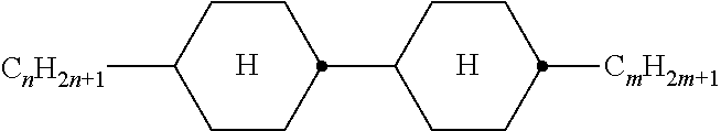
C1CC([CmH2m+1])CCC1C1CCC([CnH2n+1])CC1.[H].[H]
